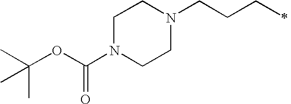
C1N(C(OC(C)(C)C)=O)CCN(CCCC)C1
